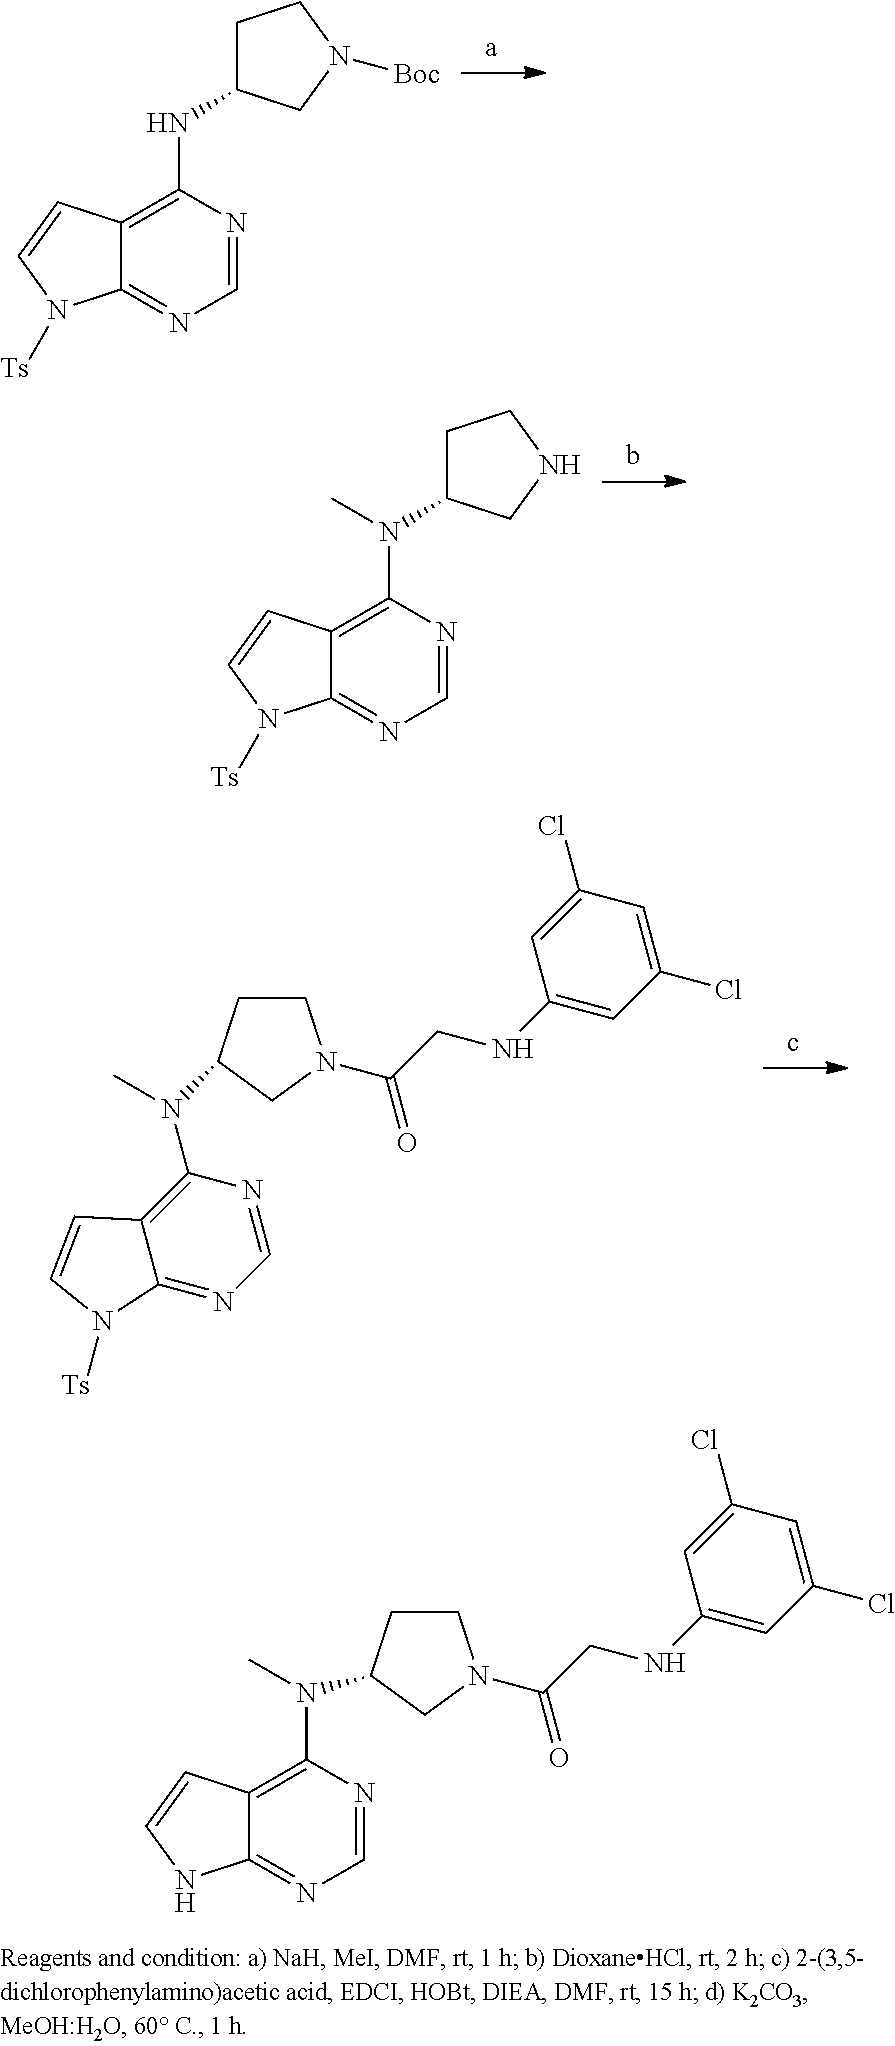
C12=C(NC3CCN([Boc])C3)N=CN=C1N([Ts])C=C2.C12=C(N(C3CCNC3)C)N=CN=C1N([Ts])C=C2.N(C1CCN(C(CNC2=CC(Cl)=CC(Cl)=C2)=O)C1)(C1=C2C(=NC=N1)N([Ts])C=C2)C.N(C1CCN(C(CNC2=CC(Cl)=CC(Cl)=C2)=O)C1)(C1=C2C(=NC=N1)NC=C2)C
